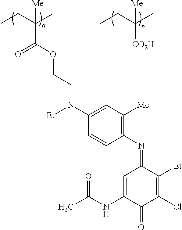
O(C(C(CC)(C)[Me])=O)CCN(C1=CC([Me])=C(N=C2C=C(NC(C)=O)C(=O)C(Cl)=C2[Et])C=C1)[Et].[CO2H]C(CC)(C)[Me]
